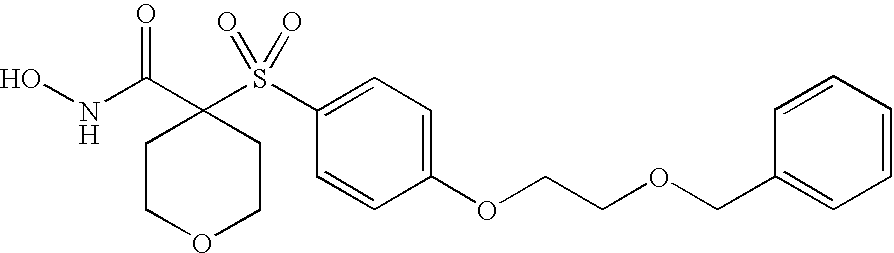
N(C(C1(S(C2=CC=C(OCCOCC3=CC=CC=C3)C=C2)(=O)=O)CCOCC1)=O)O
